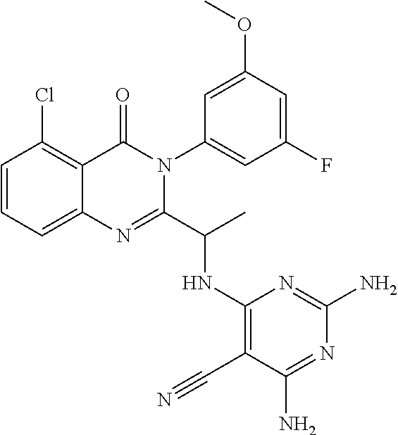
C1=CC=C2C(=C1Cl)C(=O)N(C1=CC(F)=CC(OC)=C1)C(C(C)NC1=C(C#N)C(N)=NC(N)=N1)=N2
